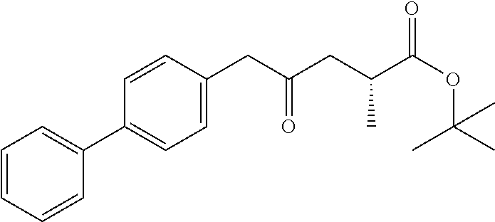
C1=CC=CC(C2=CC=C(CC(CC(C(OC(C)(C)C)=O)C)=O)C=C2)=C1
